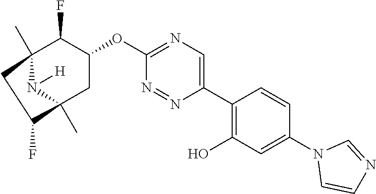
C12(C)N([H])C(C)(CC(OC3=NC=C(C4=C(O)C=C(N5C=CN=C5)C=C4)N=N3)C1F)C(F)C2
